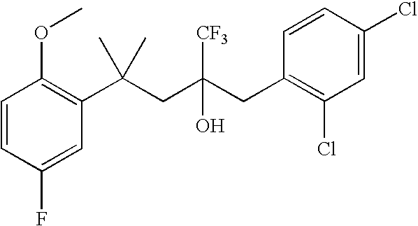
C1(F)=CC(C(CC(CC2=C(Cl)C=C(Cl)C=C2)(O)[CF3])(C)C)=C(OC)C=C1
